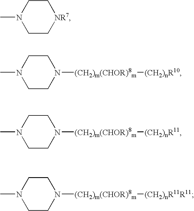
N1(C)CC[NR7]CC1.N1(C)CCN([(CH2)m(CHOR)8m][(CH2)nR10])CC1.N1(C)CCN([(CH2)m(CHOR)8m][(CH2)nR11])CC1.N1(C)CCN([(CH2)m(CHOR)8m][(CH2)nR11R11])CC1
